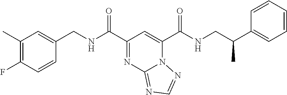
C1(C)=C(F)C=CC(CNC(C2=NC3=NC=NN3C(C(NCC(C3=CC=CC=C3)C)=O)=C2)=O)=C1
